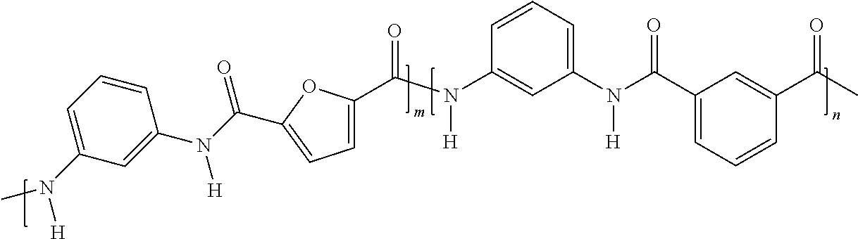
C1=C(N(C(=O)C2=CC=C(C(N(C3=CC(N(C(C4=CC=CC(C(C)=O)=C4)=O)[H])=CC=C3)[H])=O)O2)[H])C=CC=C1N(C)[H]
